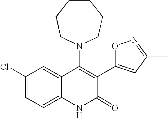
C1(Cl)=CC=C2C(=C1)C(N1CCCCCC1)=C(C1=CC(C)=NO1)C(=O)N2
